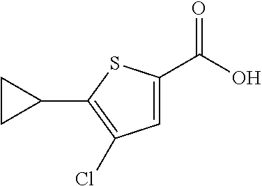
C1=C(C(O)=O)SC(C2CC2)=C1Cl
